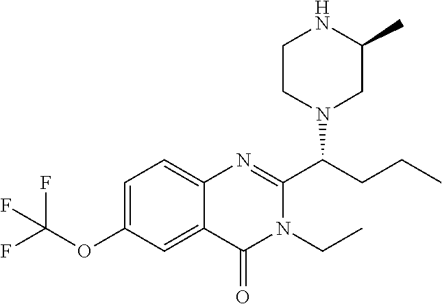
C1=C(OC(F)(F)F)C=C2C(=C1)N=C(C(CCC)N1CC(C)NCC1)N(CC)C2=O
